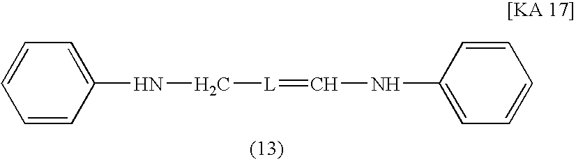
C1=CC=CC(NC[L]=CNC2=CC=CC=C2)=C1
